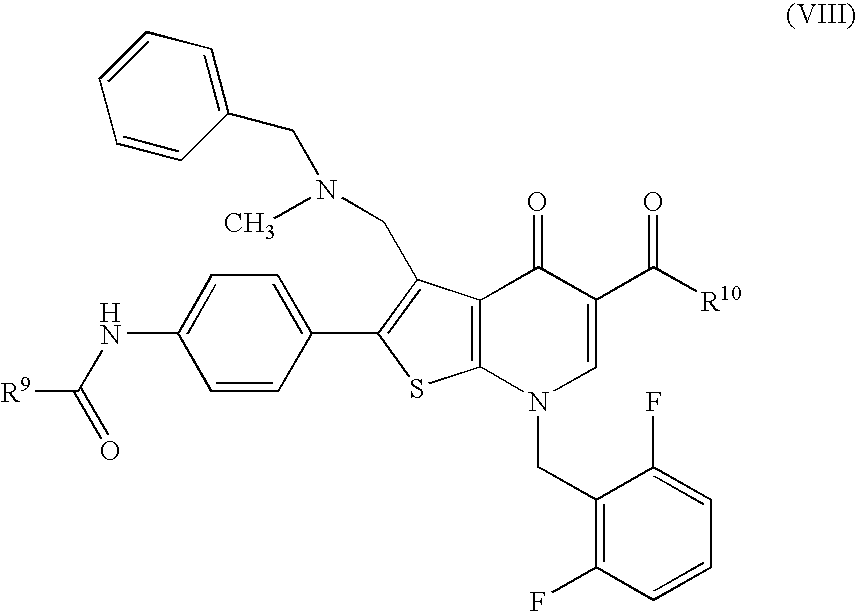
[R9]C(=O)NC1=CC=C(C2=C(CN(C)CC3=CC=CC=C3)C3=C(S2)N(CC2=C(F)C=CC=C2F)C=C(C([R10])=O)C3=O)C=C1
